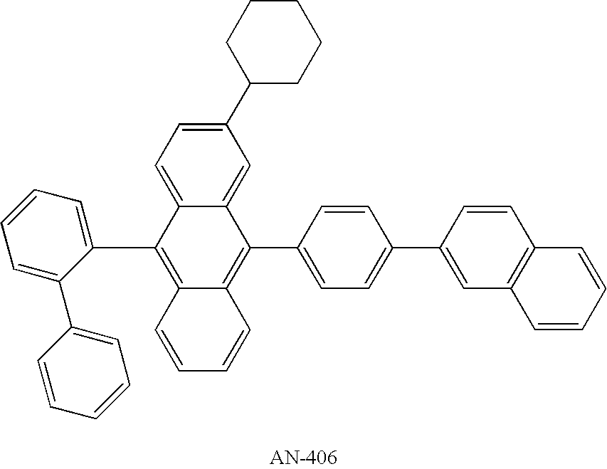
C1=C(C2=CC=CC=C2)C(C2=C3C(=C(C4=CC=C(C5=CC6=C(C=C5)C=CC=C6)C=C4)C4=CC(C5CCCCC5)=CC=C24)C=CC=C3)=CC=C1
